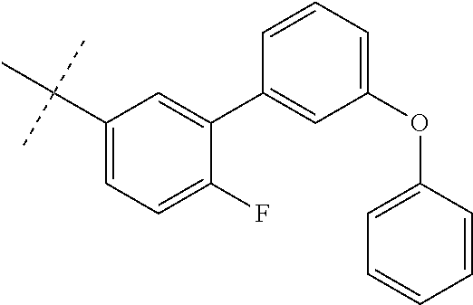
C1(C(C)(C)C)=CC=C(F)C(C2=CC(OC3=CC=CC=C3)=CC=C2)=C1
